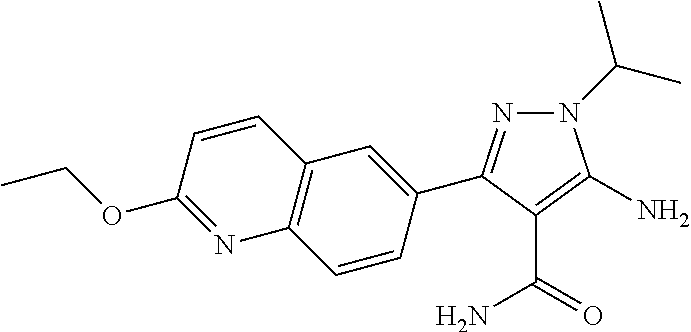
CCOC1=NC2=C(C=C1)C=C(C1=NN(C(C)C)C(N)=C1C(=O)N)C=C2
